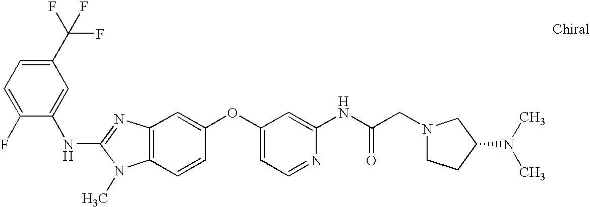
C1(NC2=NC3=C(N2C)C=CC(OC2=CC=NC(NC(CN4CCC(N(C)C)C4)=O)=C2)=C3)=CC(C(F)(F)F)=CC=C1F
